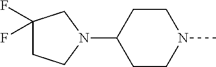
C1CC(N2CC(F)(F)CC2)CCN1C
